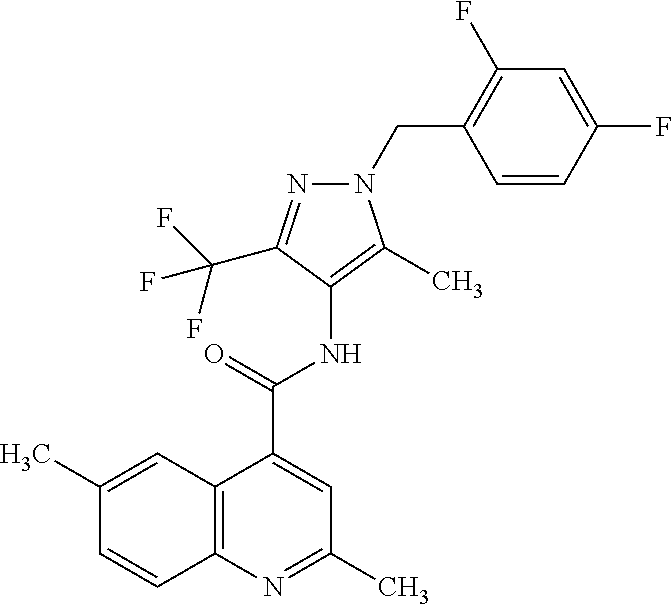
C12=C(N=C(C)C=C1C(=O)NC1=C(C)N(CC3=C(F)C=C(F)C=C3)N=C1C(F)(F)F)C=CC(C)=C2
